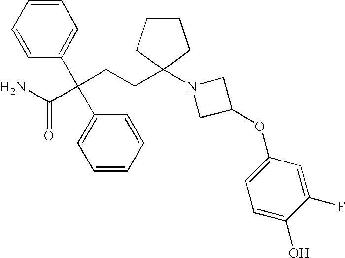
C(CCC1(N2CC(OC3=CC=C(O)C(F)=C3)C2)CCCC1)(C(N)=O)(C1=CC=CC=C1)C1=CC=CC=C1
